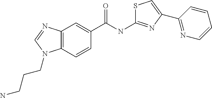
C12=C(C=CC(C(=O)NC3=NC(C4=NC=CC=C4)=CS3)=C1)N(CCCN)C=N2
